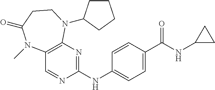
C1(NC2=CC=C(C(NC3CC3)=O)C=C2)=NC2=C(C=N1)N(C)C(=O)CCN2C1CCCC1
